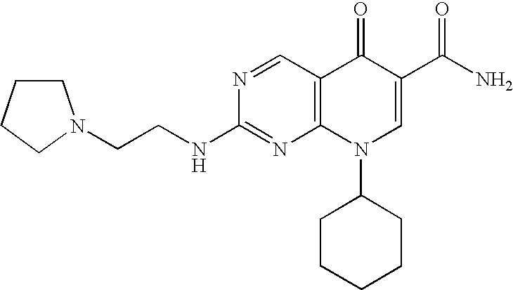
C(NC1=NC2=C(C=N1)C(=O)C(C(N)=O)=CN2C1CCCCC1)CN1CCCC1
